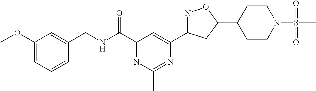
C1(OC)=CC=CC(CNC(C2=NC(C)=NC(C3=NOC(C4CCN(S(C)(=O)=O)CC4)C3)=C2)=O)=C1
